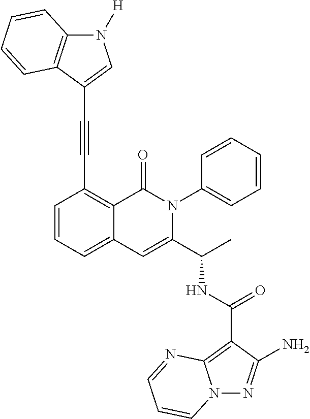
C1=CC=C2C(=C1C#CC1=CN([H])C3=C1C=CC=C3)C(=O)N(C1=CC=CC=C1)C(C(C)NC(C1=C3N(N=C1N)C=CC=N3)=O)=C2
